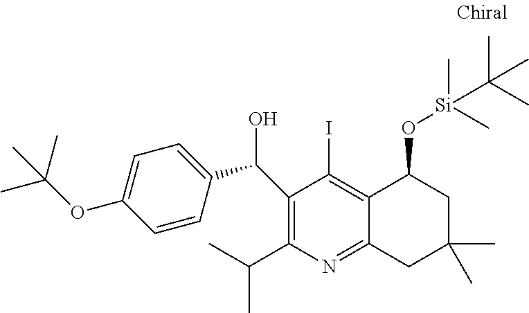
C1(C(O)C2=CC=C(OC(C)(C)C)C=C2)=C(C(C)C)N=C2C(=C1I)C(O[Si](C(C)(C)C)(C)C)CC(C)(C)C2
